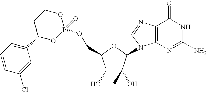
C1(O)C(O)(C)C(N2C3=C(N=C2)C(=O)NC(N)=N3)OC1COP1(=O)OCCC(C2=CC=CC(Cl)=C2)O1
